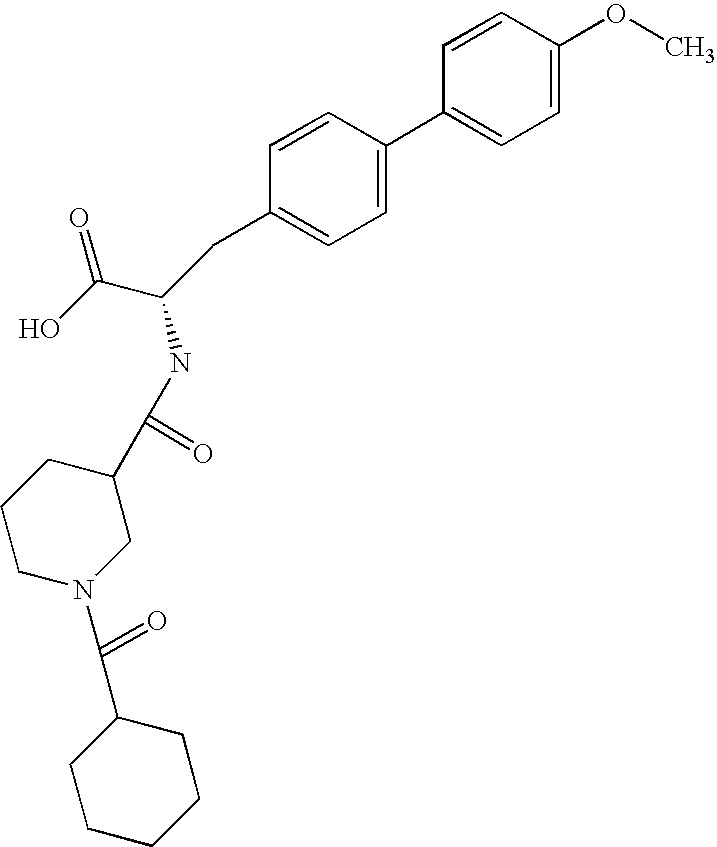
C1=CC(OC)=CC=C1C1=CC=C(CC(C(O)=O)NC(C2CCCN(C(=O)C3CCCCC3)C2)=O)C=C1
